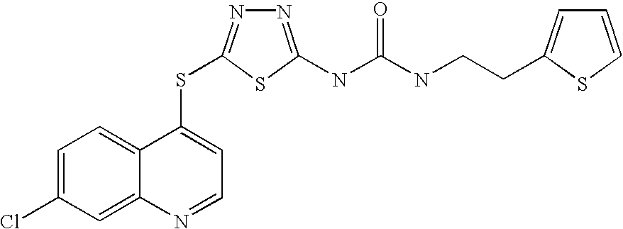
C1=C(Cl)C=C2C(=C1)C(SC1=NN=C(NC(=O)NCCC3=CC=CS3)S1)=CC=N2
